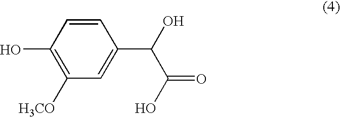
C1=CC(O)=C([H3CO])C=C1C(O)C(O)=O
